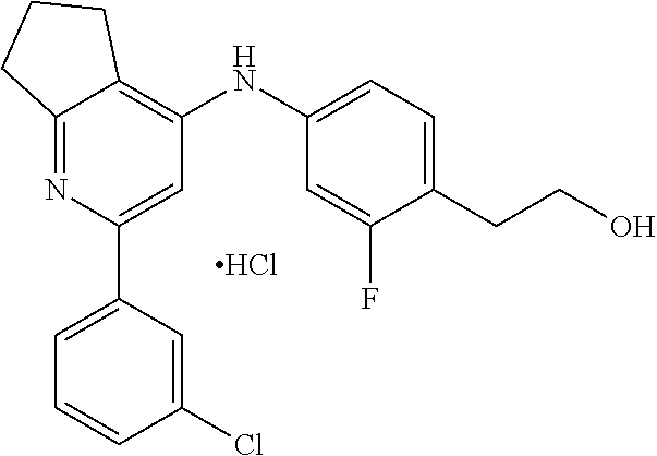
C12=NC(C3=CC=CC(Cl)=C3)=CC(NC3=CC=C(CCO)C(F)=C3)=C1CCC2.Cl
